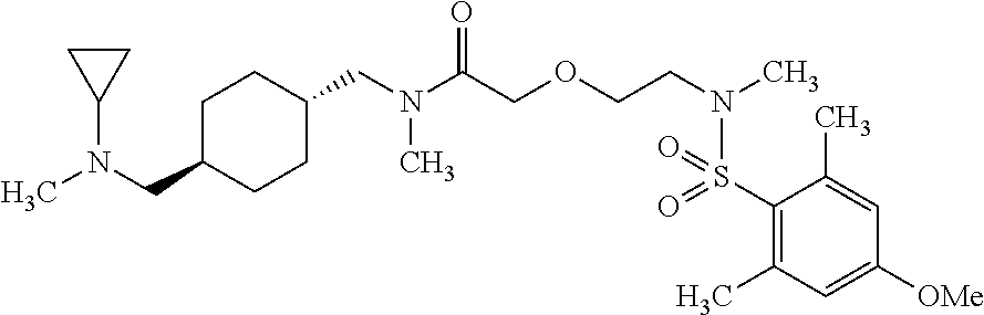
C(COCCN(C)S(C1=C(C)C=C([OMe])C=C1C)(=O)=O)(=O)N(C)CC1CCC(CN(C)C2CC2)CC1
